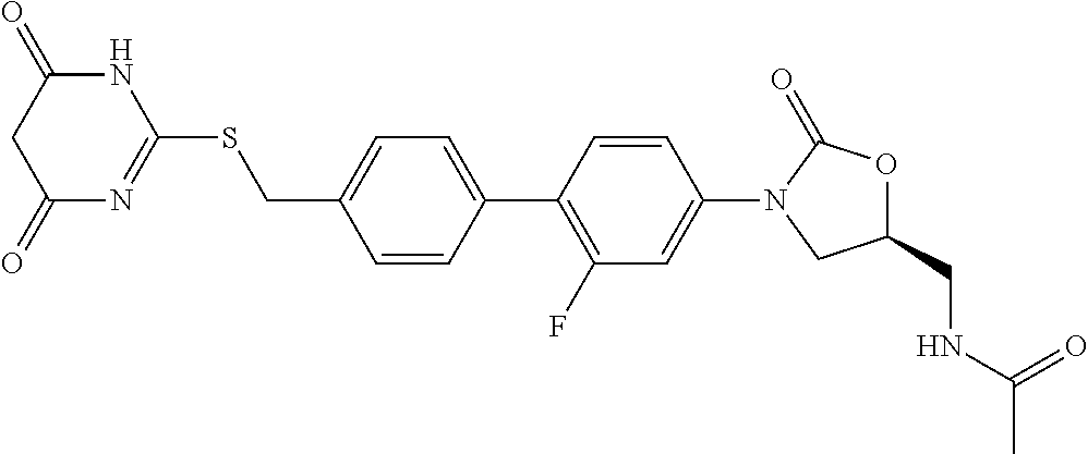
C(C1=CC=C(C2=C(F)C=C(N3CC(CNC(=O)C)OC3=O)C=C2)C=C1)SC1=NC(=O)CC(=O)N1
